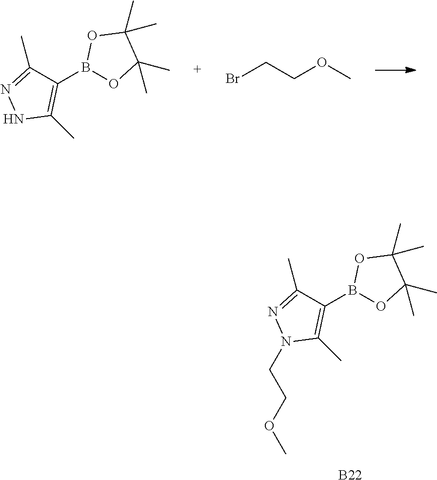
C1(C)=NN(CCOC)C(C)=C1B1OC(C)(C)C(C)(C)O1.[B22].C1(C)=NNC(C)=C1B1OC(C)(C)C(C)(C)O1.BrCCOC
